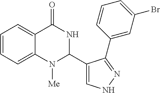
C1=CC=C2C(=C1)C(=O)NC(C1=CNN=C1C1=CC(Br)=CC=C1)N2[Me]
